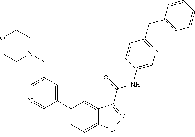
C1(CN2CCOCC2)=CN=CC(C2=CC=C3C(=C2)C(C(NC2=CN=C(CC4=CC=CC=C4)C=C2)=O)=NN3)=C1
